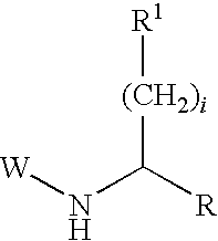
[(CH2)i](C([R])N[W])[R1]
